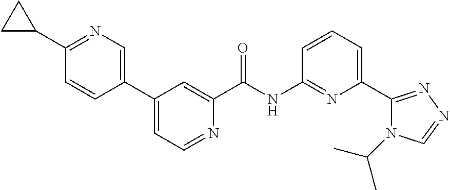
C1(C2=CC=NC(C(NC3=NC(C4=NN=CN4C(C)C)=CC=C3)=O)=C2)=CN=C(C2CC2)C=C1
